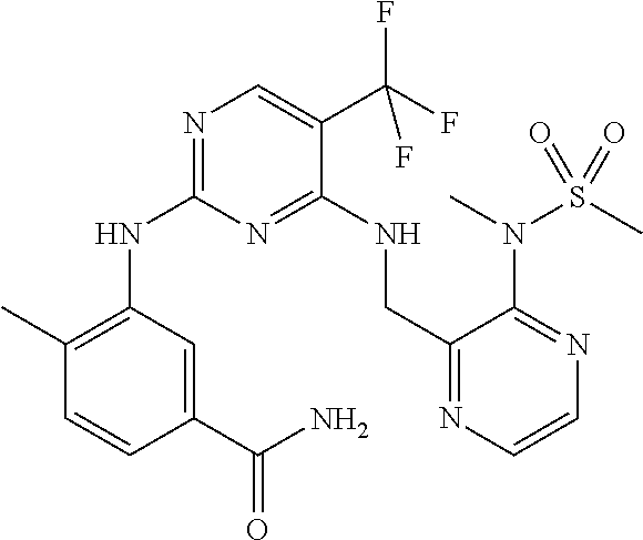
N(C1=NC=C(C(F)(F)F)C(NCC2=NC=CN=C2N(C)S(=O)(C)=O)=N1)C1=C(C)C=CC(C(N)=O)=C1
